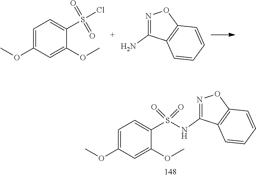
C1=C(OC)C=C(OC)C(S(Cl)(=O)=O)=C1.N1=C(N)C2=C(O1)C=CC=C2.C1=C(OC)C=C(OC)C(S(=O)(=O)NC2=NOC3=C2C=CC=C3)=C1
